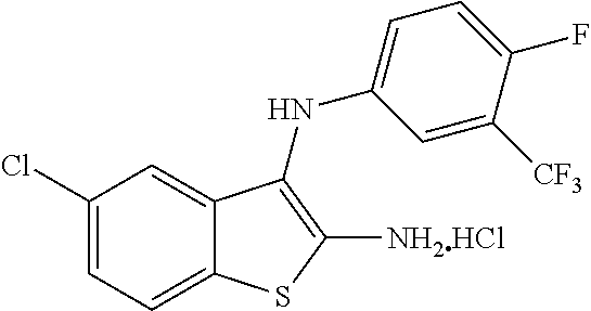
C12=CC=C(Cl)C=C1C(NC1=CC=C(F)C([CF3])=C1)=C([NH2HCl])S2
